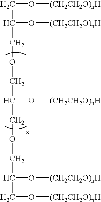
C(O[(CH2CH2O)nH])C(O[(CH2CH2O)nH])COCC(O[(CH2CH2O)nH])COCC(O[(CH2CH2O)nH])CO[(CH2CH2O)nH]
